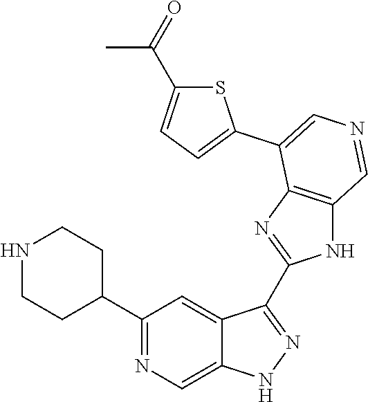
C1(C2CCNCC2)=NC=C2C(=C1)C(C1=NC3=C(N1)C=NC=C3C1=CC=C(C(=O)C)S1)=NN2
